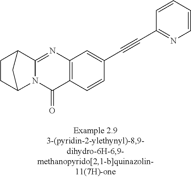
N12C(=NC3=C(C1=O)C=CC(C#CC1=NC=CC=C1)=C3)C1CCC2C1
